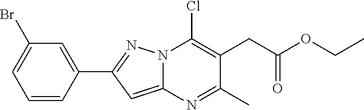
C1=CC(C2=NN3C(=C2)N=C(C)C(CC(OCC)=O)=C3Cl)=CC(Br)=C1
